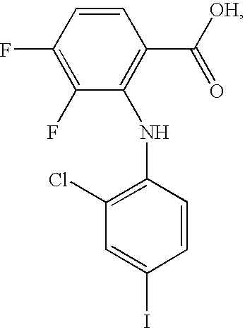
FC1=C(F)C(NC2=C(Cl)C=C(I)C=C2)=C(C([OH])=O)C=C1
